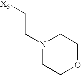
N1(CC[X5])CCOCC1
